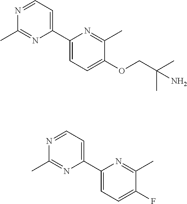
C1(C2=CC=NC(C)=N2)=CC=C(OCC(C)(C)N)C(C)=N1.C1(C2=CC=NC(C)=N2)=CC=C(F)C(C)=N1
